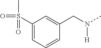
C1(S(=O)(C)=O)=CC=CC(CN([H])C)=C1
